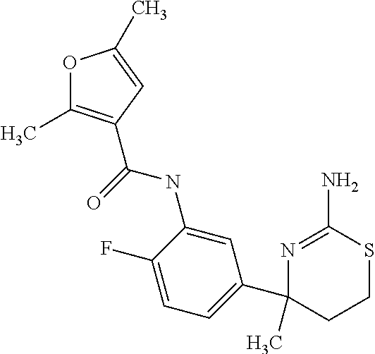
N(C1=CC(C2(C)N=C(N)SCC2)=CC=C1F)C(=O)C1=C(C)OC(C)=C1
